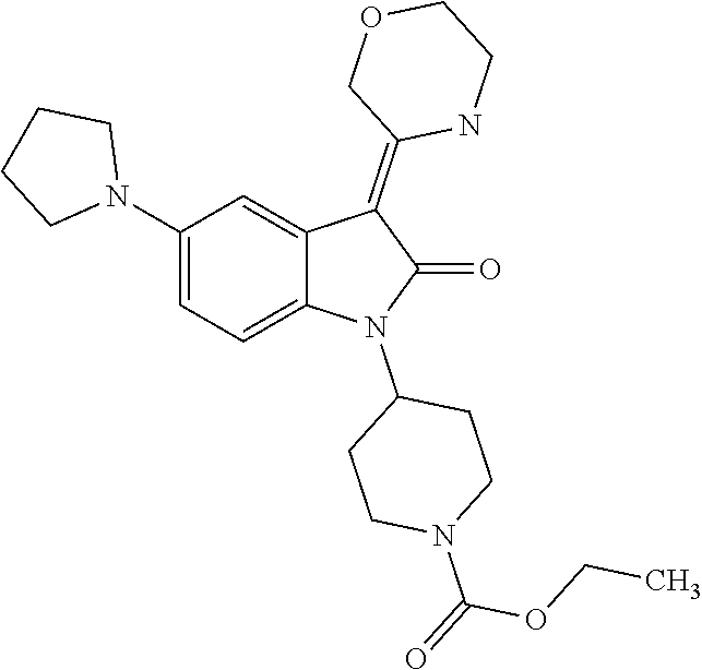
O(CC)C(=O)N1CCC(N2C(=O)C(=C3COCCN3)C3=CC(N4CCCC4)=CC=C23)CC1
